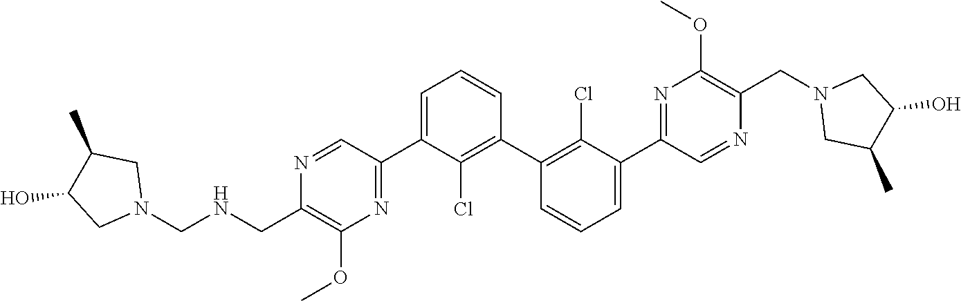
N1=CC(C2=CC=CC(C3=C(Cl)C(C4=NC(OC)=C(CN5CC(C)C(O)C5)N=C4)=CC=C3)=C2Cl)=NC(OC)=C1C[HN]CN1CC(C)C(O)C1
